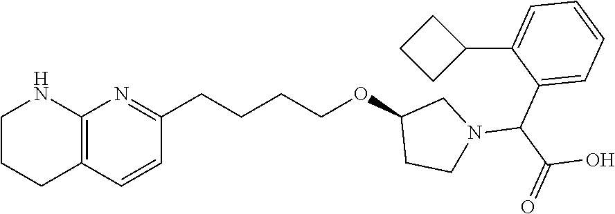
C1=CC2=C(N=C1CCCCOC1CCN(C(C3=CC=CC=C3C3CCC3)C(O)=O)C1)NCCC2
